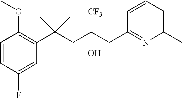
C1(F)=CC(C(CC(CC2=NC(C)=CC=C2)(O)[CF3])(C)C)=C(OC)C=C1
